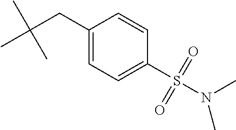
CC(CC1=CC=C(S(N(C)C)(=O)=O)C=C1)(C)C
